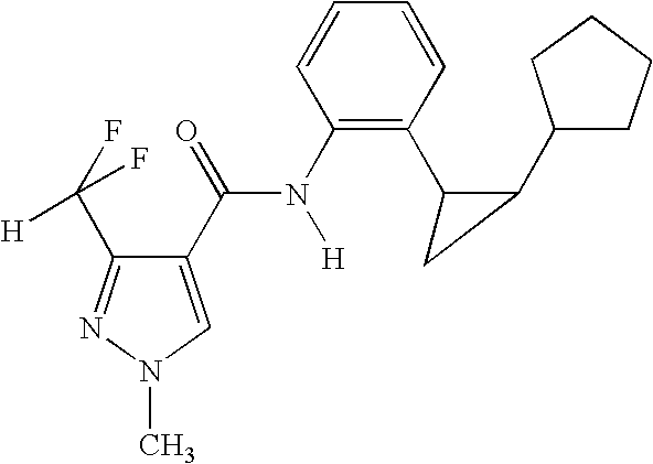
C1(C(=O)N([H])C2=C(C3CC3C3CCCC3)C=CC=C2)=CN(C)N=C1C(F)([H])F
